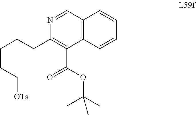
C(CC[OTs])CCC1=C(C(=O)OC(C)(C)C)C2=C(C=N1)C=CC=C2
